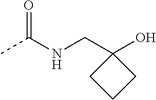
CC(NCC1(O)CCC1)=O
